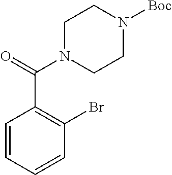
N1(C(C2=C(Br)C=CC=C2)=O)CCN([Boc])CC1
